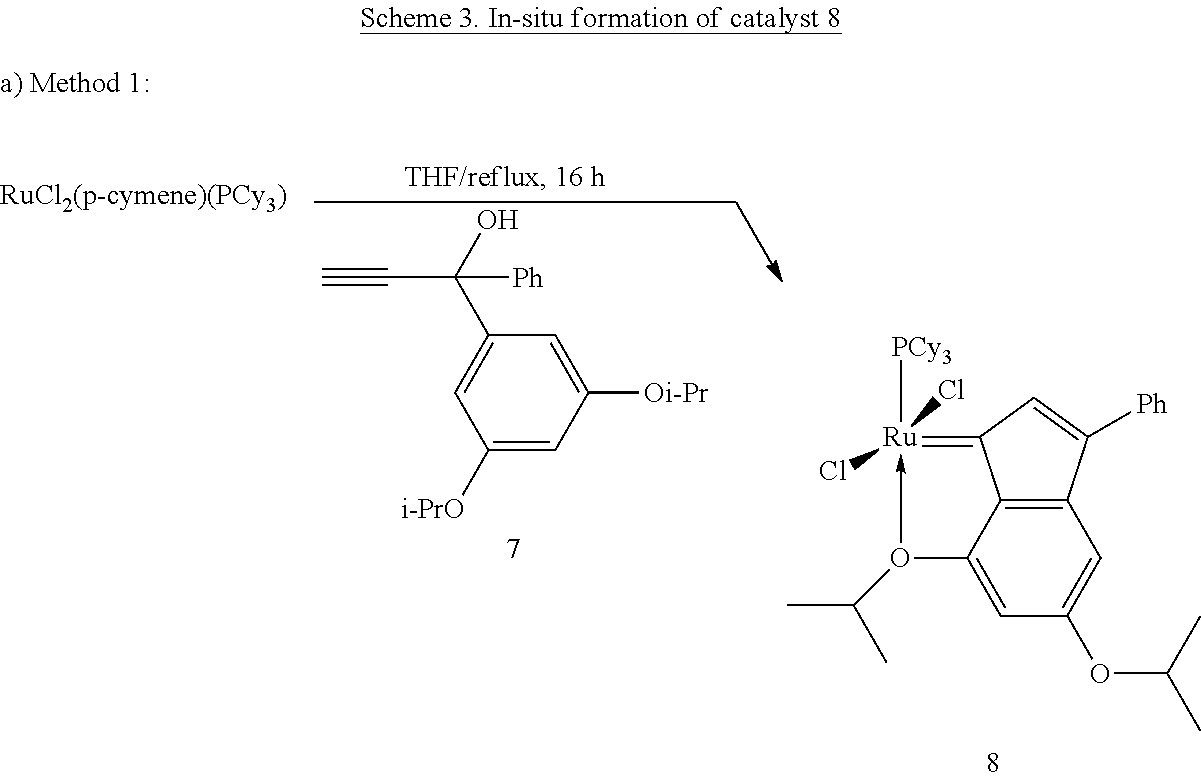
C1([i-PrO])=CC([Oi-Pr])=CC(C(O)(C#C)[Ph])=C1.C12=C3C(=CC(OC(C)C)=C1)O(C(C)C)->[Ru]([PCy3])(Cl)(Cl)=C3C=C2[Ph]
